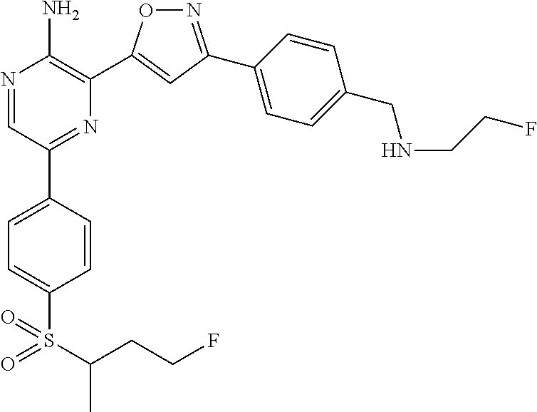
N1=C(C2=CC=C(CNCCF)C=C2)C=C(C2=C(N)N=CC(C3=CC=C(S(=O)(=O)C(CCF)C)C=C3)=N2)O1
